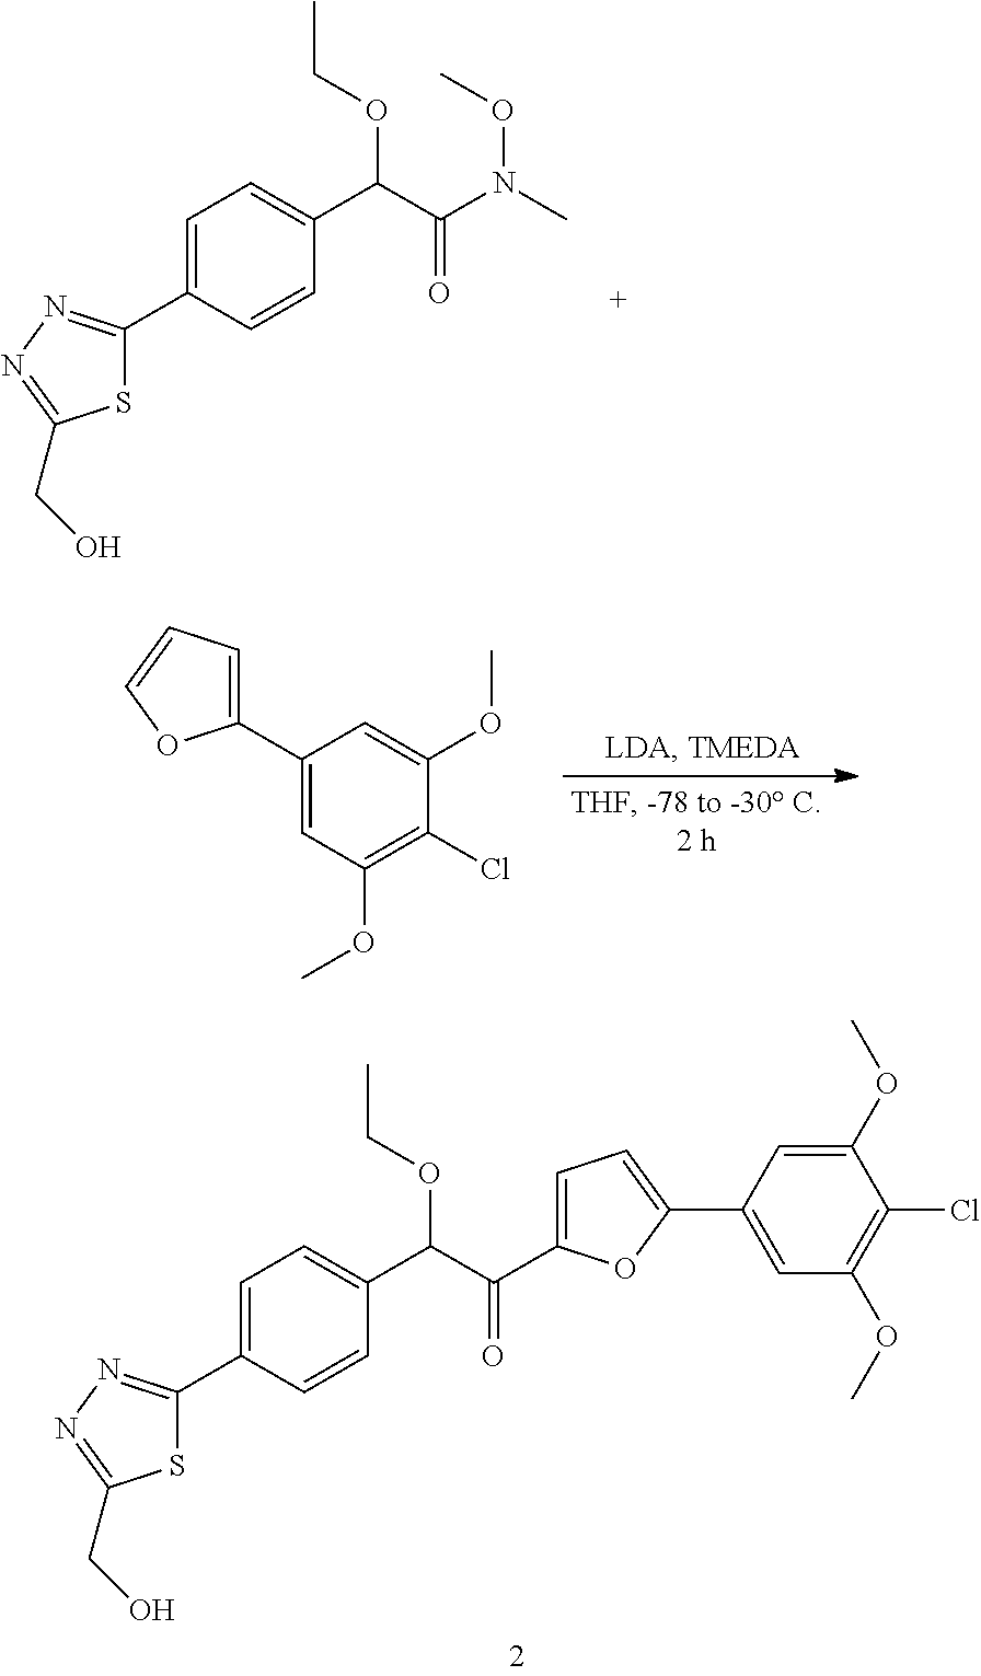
C1=C(C2=NN=C(CO)S2)C=CC(C(C(N(C)OC)=O)OCC)=C1.C1(C2=CC=CO2)=CC(OC)=C(Cl)C(OC)=C1.C1=C(C2=NN=C(CO)S2)C=CC(C(C(C2=CC=C(C3=CC(OC)=C(Cl)C(OC)=C3)O2)=O)OCC)=C1
